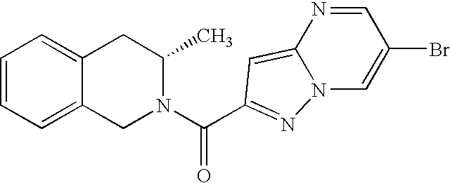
C1=CC=C2C(=C1)CC(C)N(C(=O)C1=NN3C(=C1)N=CC(Br)=C3)C2
